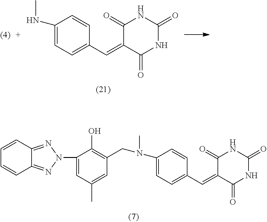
C1=C(N(C)CC2=C(O)C(N3N=C4C=CC=CC4=N3)=CC(C)=C2)C=CC(C=C2C(=O)NC(=O)NC2=O)=C1.C1=C(NC)C=CC(C=C2C(=O)NC(=O)NC2=O)=C1
